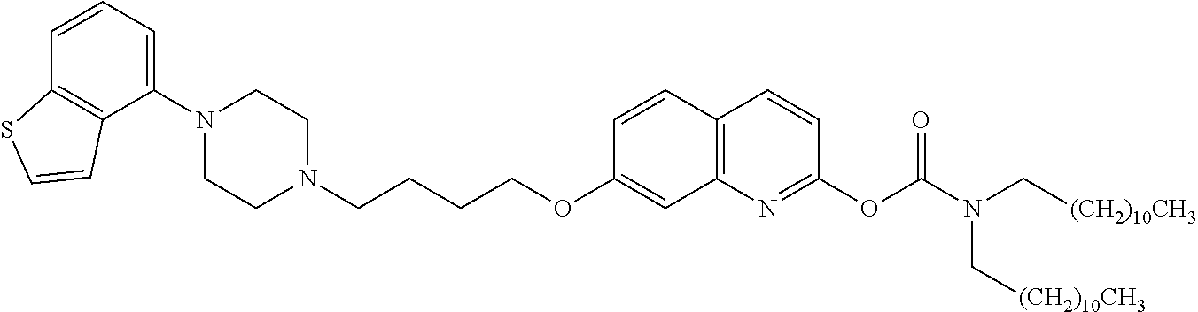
C1(N2CCN(CCCCOC3=CC4=C(C=C3)C=CC(OC(N(C[(CH2)10CH3])C[(CH2)10CH3])=O)=N4)CC2)=CC=CC2=C1C=CS2
